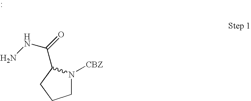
C1N([CBZ])C(C(=O)NN)CC1
